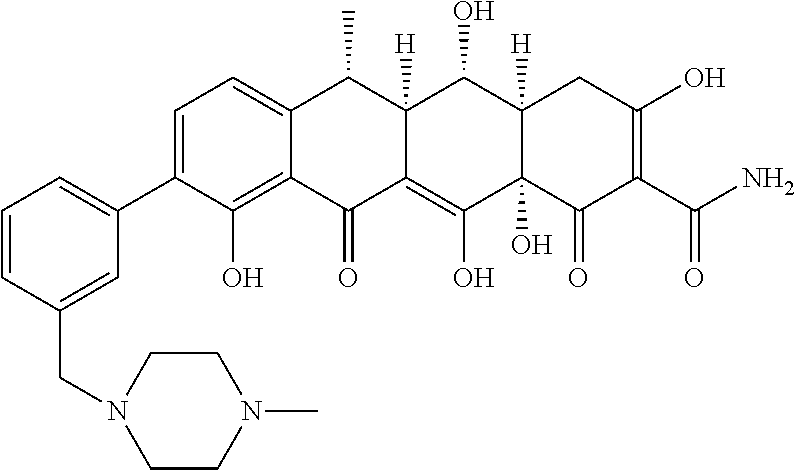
C1=C(C2=CC=CC(CN3CCN(C)CC3)=C2)C(O)=C2C(=C1)C(C)C1([H])C(=C(O)C3(O)C([H])(C1O)CC(O)=C(C(N)=O)C3=O)C2=O
